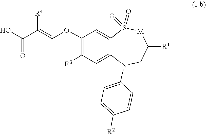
C(=COC1=C([R3])C=C2C(=C1)S(=O)(=O)[M]C([R1])CN2C1=CC=C([R2])C=C1)(C(=O)O)[R4]
